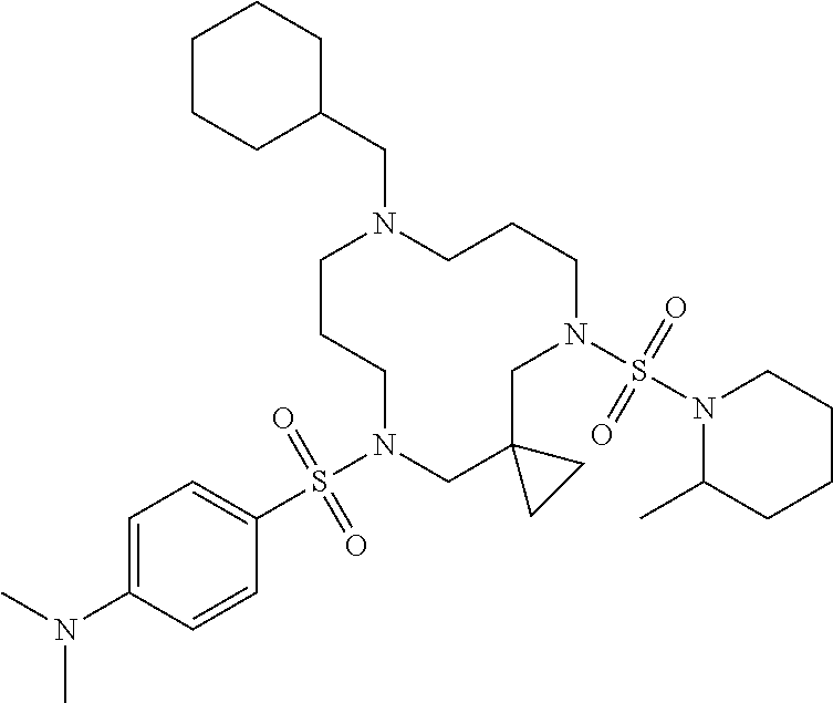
C1CCN(S(C2=CC=C(N(C)C)C=C2)(=O)=O)CC2(CN(S(N3C(C)CCCC3)(=O)=O)CCCN1CC1CCCCC1)CC2
